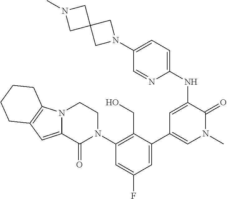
N12C(=CC3=C1CCCC3)C(=O)N(C1=C(CO)C(C3=CN(C)C(=O)C(NC4=CC=C(N5CC6(C5)CN(C)C6)C=N4)=C3)=CC(F)=C1)CC2
